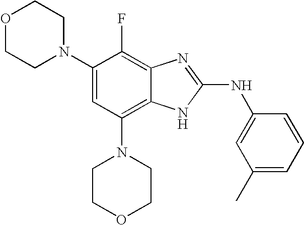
N1(C2=CC(N3CCOCC3)=C3C(=C2F)N=C(NC2=CC(C)=CC=C2)N3)CCOCC1
